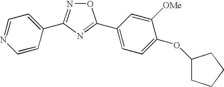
O1N=C(C2=CC=NC=C2)N=C1C1=CC=C(OC2CCCC2)C([OMe])=C1
